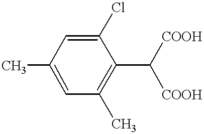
CC1=CC(C)=C(C([COOH])[COOH])C(Cl)=C1
